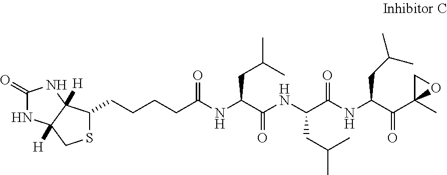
C(CCCC(NC(C(NC(C(NC(C(C1(C)OC1)=O)CC(C)C)=O)CC(C)C)=O)CC(C)C)=O)C1SCC2([H])C1([H])NC(=O)N2
